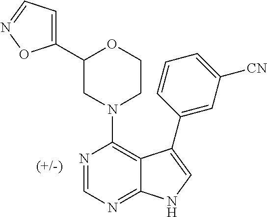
N1(C2=C3C(=NC=N2)NC=C3C2=CC([CN])=CC=C2)CCOC(C2=CC=NO2)C1
